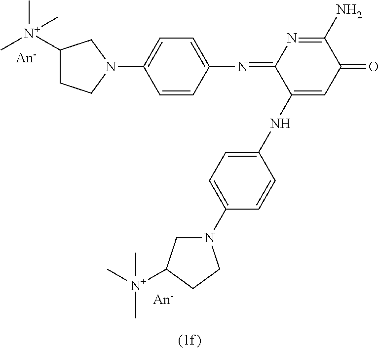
C1=CC(N=C2C(NC3=CC=C(N4CC([N+](C)(C)C)CC4)C=C3)=CC(=O)C(N)=N2)=CC=C1N1CCC([N+](C)(C)C)C1
